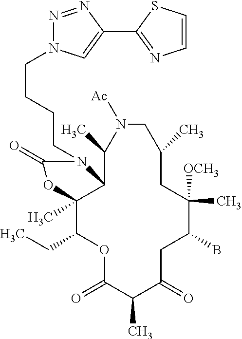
O1C(=O)C(C)C(=O)CC(B)C([OCH3])(C)CC(C)CN([Ac])C(C)C2C(C)(C1CC)OC(=O)N2CCCCN1N=NC(C2=NC=CS2)=C1
